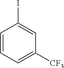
C1=CC=C([CF3])C=C1I
